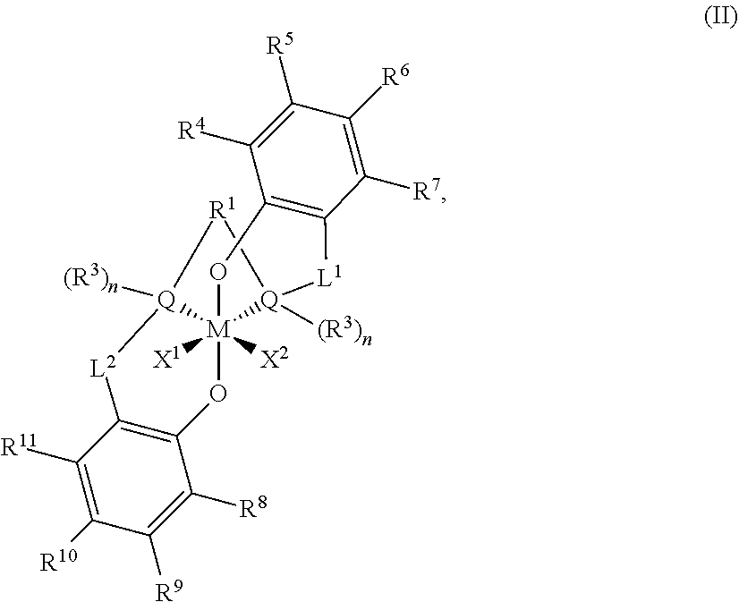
C12=C(C([R11])=C([R10])C([R9])=C1[R8])[L2][Q]1([(R3)n])[M]3([X1])([X2])(O2)[Q]([(R3)n])([L1]C2=C(C([R4])=C([R5])C([R6])=C2[R7])O3)[R1]1
